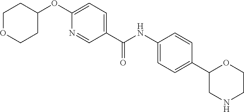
C(=O)(NC1=CC=C(C2CNCCO2)C=C1)C1=CC=C(OC2CCOCC2)N=C1
